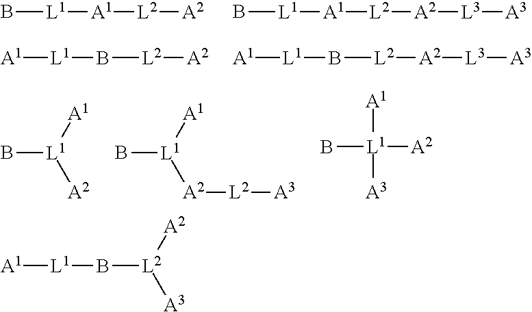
B[L1][A1][L2][A2].B[L1][A1][L2][A2][L3][A3].[A1][L1]B[L2][A2].[A1][L1]B[L2][A2][L3][A3].B[L1]([A1])[A2].B[L1]([A1])[A2][L2][A3].[A1][L1]([A3])([A2])B.[A1][L1]B[L2]([A2])[A3]
